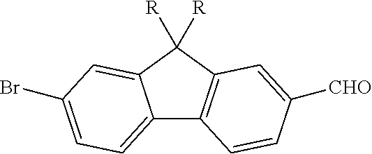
C12=CC=C(Br)C=C1C([R])([R])C1=C2C=CC([CHO])=C1
